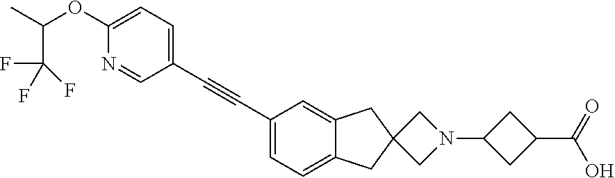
C1(C#CC2=CC=C(OC(C)C(F)(F)F)N=C2)=CC=C2C(=C1)CC1(C2)CN(C2CC(C(=O)O)C2)C1
